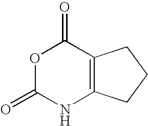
O1C(=O)NC2=C(C1=O)CCC2
